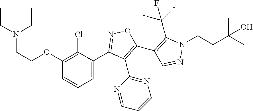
C1(C2=NOC(C3=C(C(F)(F)F)N(CCC(C)(C)O)N=C3)=C2C2=NC=CC=N2)=CC=CC(OCCN(CC)CC)=C1Cl
